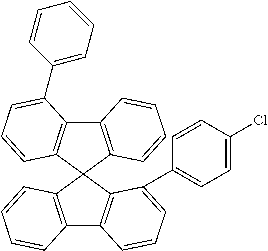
C12=C(C=CC=C1)C1(C3=C2C=CC=C3C2=CC=C(Cl)C=C2)C2=C(C3=C1C=CC=C3)C(C1=CC=CC=C1)=CC=C2
